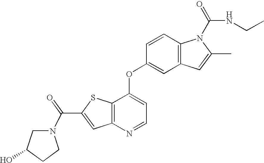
C12=C(C(OC3=CC4=C(C=C3)N(C(=O)NCC)C(C)=C4)=CC=N1)SC(C(=O)N1CC(O)CC1)=C2
